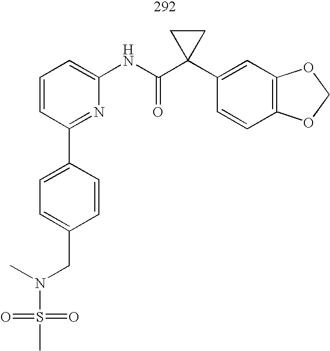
C1=CC=C(NC(C2(C3=CC4=C(C=C3)OCO4)CC2)=O)N=C1C1=CC=C(CN(S(=O)(C)=O)C)C=C1
